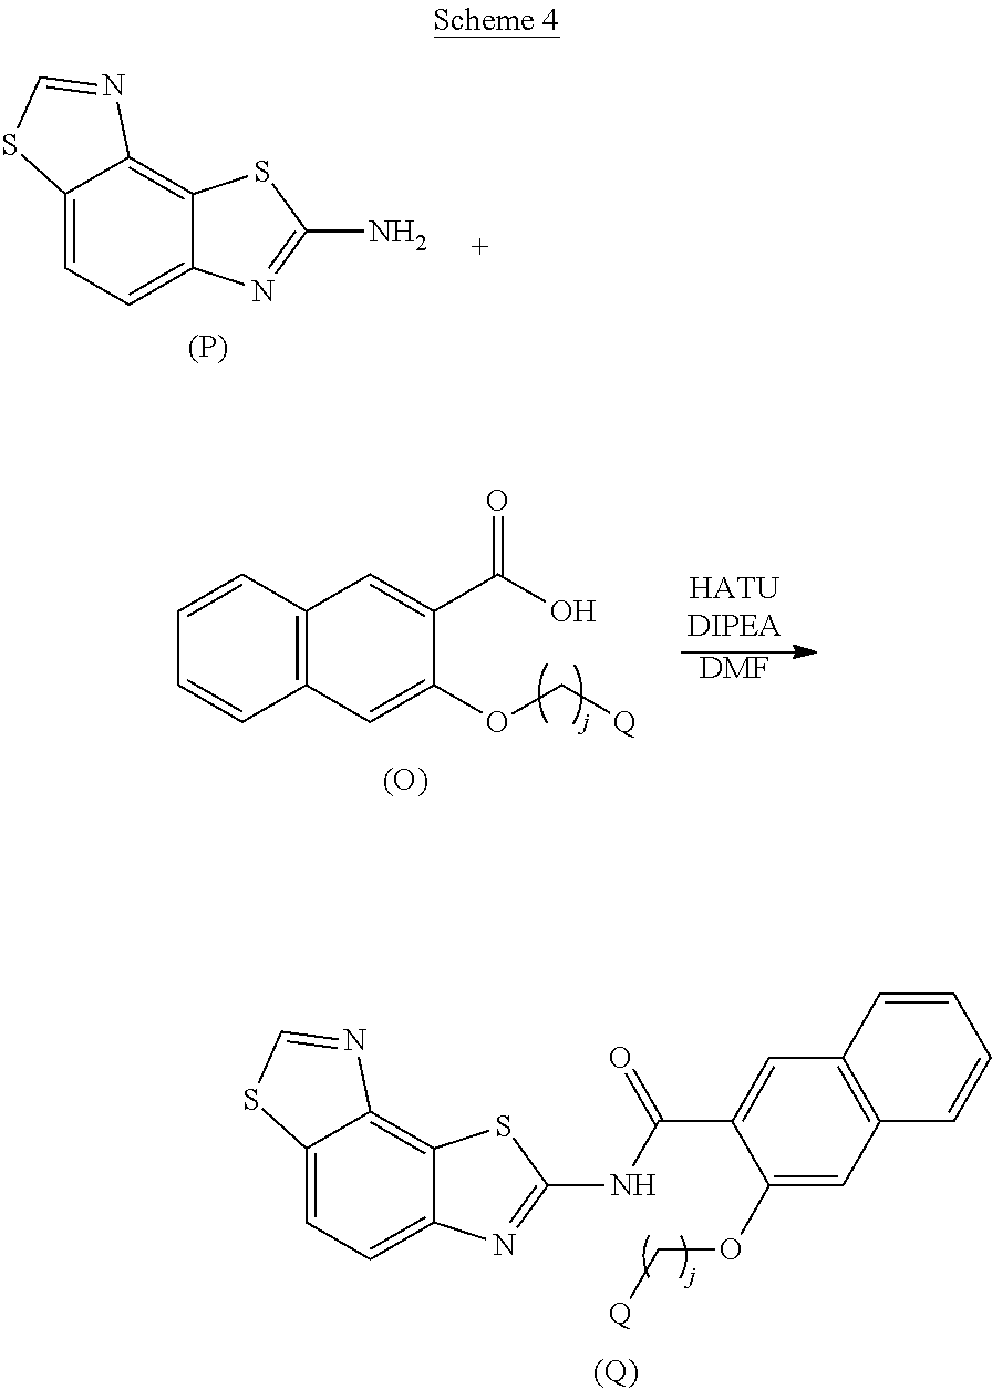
C12=CC=C3C(=C1N=CS2)SC(N)=N3.[(P)].[(O)].C1=CC2=C(C=C1)C=C(OC[Q])C(C(O)=O)=C2.[DMF].C12=CC=C3C(=C1N=CS2)SC(NC(C1=CC2=C(C=C1OC[Q])C=CC=C2)=O)=N3.[(Q)]
